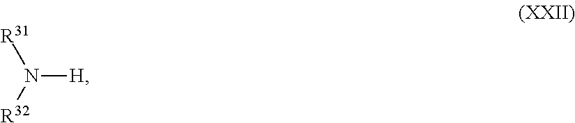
N([H])([R32])[R31]
